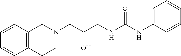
N(C(NCC(CN1CC2=C(CC1)C=CC=C2)O)=O)C1=CC=CC=C1
